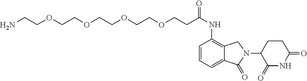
N1C(=O)C(N2CC3=C(NC(CCOCCOCCOCCOCCN)=O)C=CC=C3C2=O)CCC1=O
